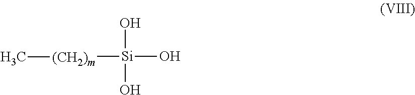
O[Si](O)(O)[(CH2)m]C
